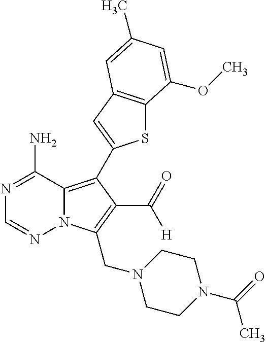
N1=C(N)C2=C(C3=CC4=C(S3)C(OC)=CC(C)=C4)C(C(=O)[H])=C(CN3CCN(C(C)=O)CC3)N2N=C1
